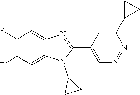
C1(F)=C(F)C=C2C(=C1)N=C(C1=CN=NC(C3CC3)=C1)N2C1CC1
